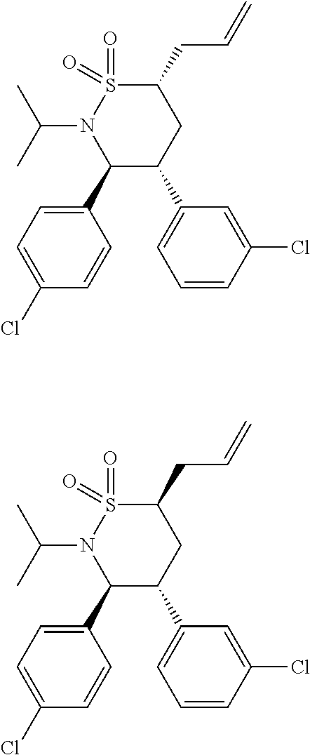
C1(C2=CC=C(Cl)C=C2)C(C2=CC=CC(Cl)=C2)CC(CC=C)S(=O)(=O)N1C(C)C.C1(C2=CC=C(Cl)C=C2)C(C2=CC=CC(Cl)=C2)CC(CC=C)S(=O)(=O)N1C(C)C
